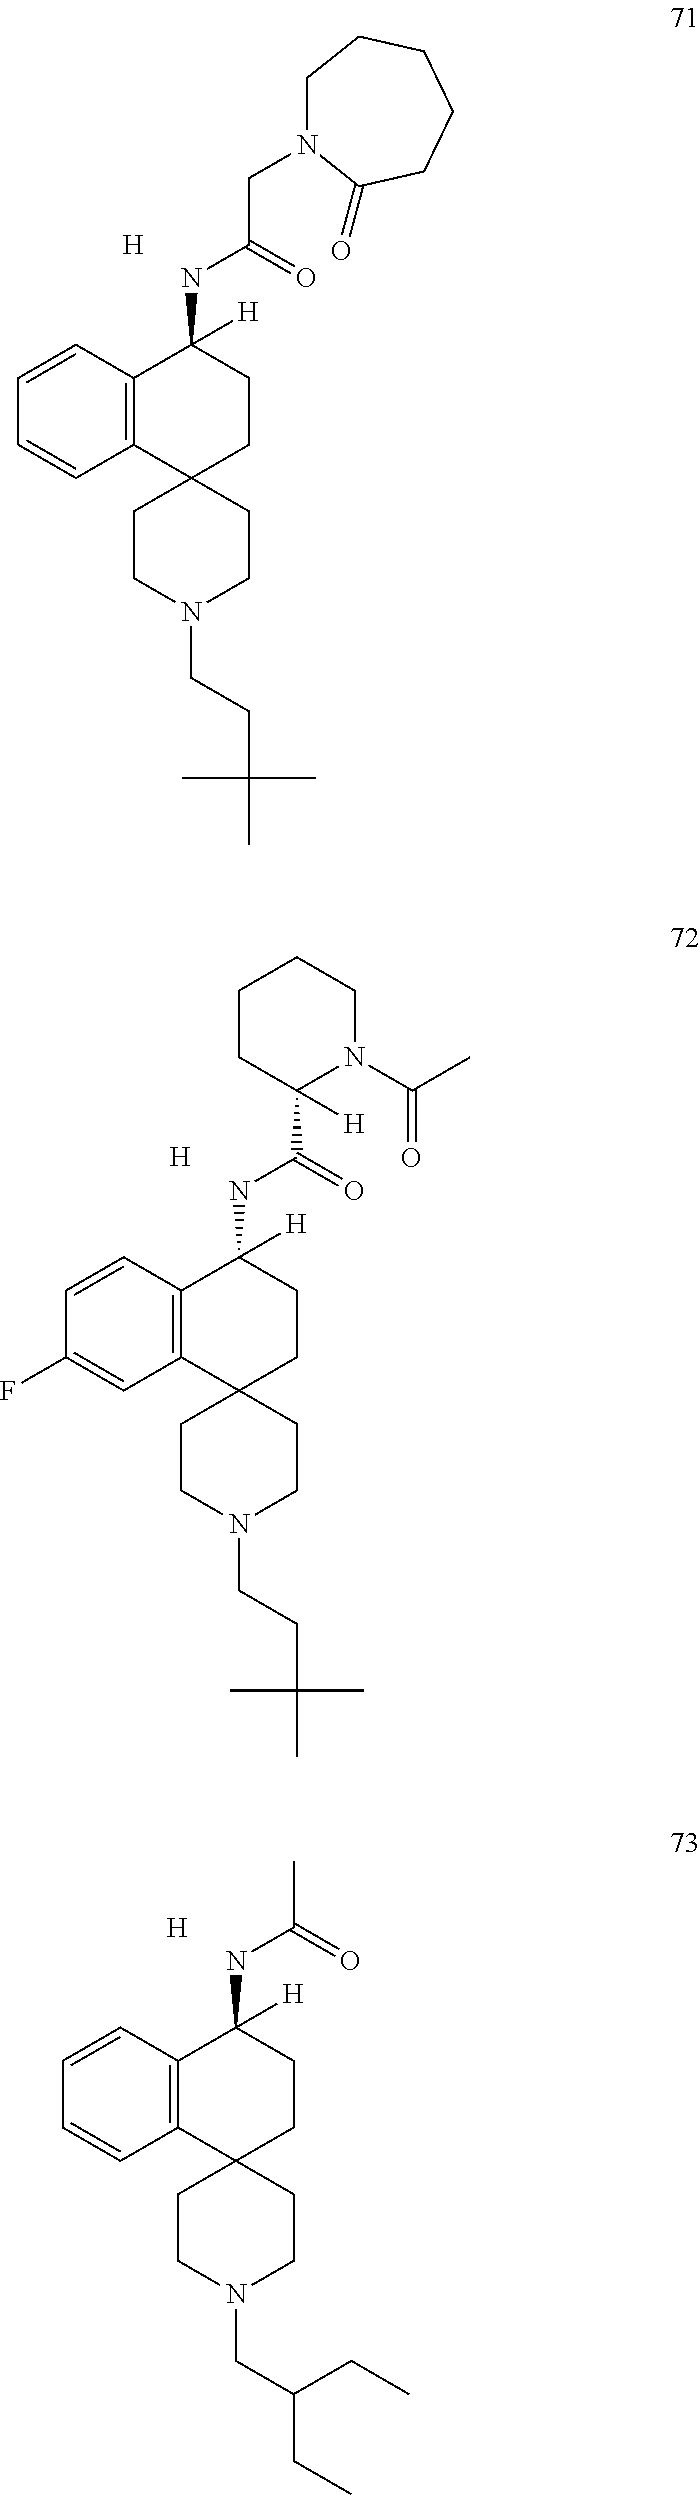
[H].C12=C(C=CC=C1)C([H])(NC(CN1CCCCCC1=O)=O)CCC21CCN(CCC(C)(C)C)CC1.[H].C12=C(C=CC(F)=C1)C([H])(NC(C1([H])N(C(C)=O)CCCC1)=O)CCC21CCN(CCC(C)(C)C)CC1.[H].C12=C(C=CC=C1)C([H])(NC(C)=O)CCC21CCN(CC(CC)CC)CC1
